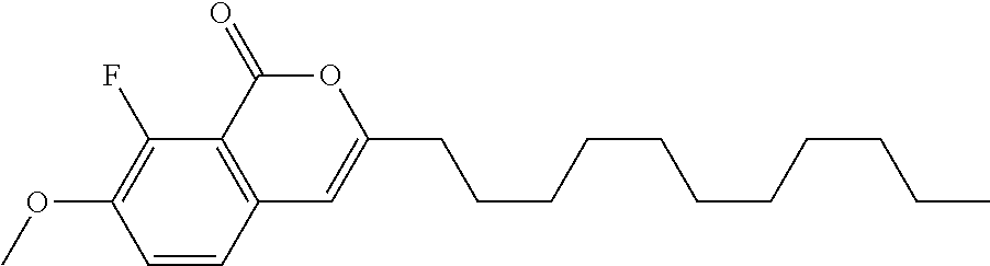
C1=CC2=C(C(F)=C1OC)C(=O)OC(CCCCCCCCCCC)=C2
